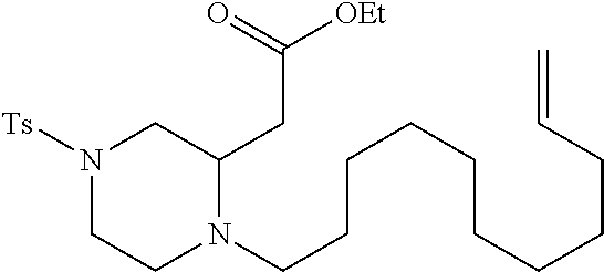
N1([Ts])CCN(CCCCCCCCCC=C)C(CC([OEt])=O)C1
